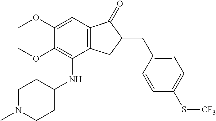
C1(OC)=CC2=C(C(NC3CCN(C)CC3)=C1OC)CC(CC1=CC=C(S[CF3])C=C1)C2=O
